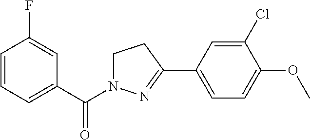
C1=CC=C(C(=O)N2CCC(C3=CC=C(OC)C(Cl)=C3)=N2)C=C1F
